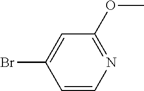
BrC1=CC(OC)=NC=C1
